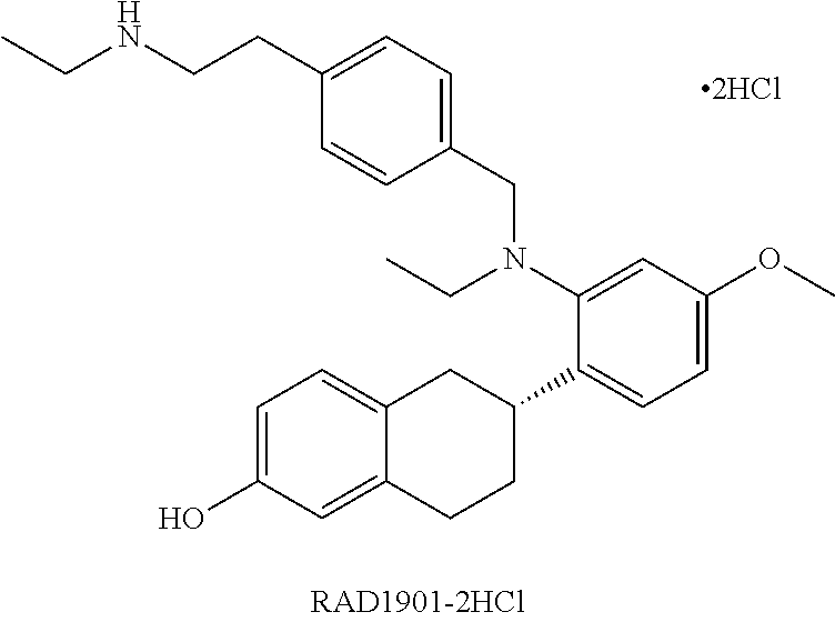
CCNCCC1=CC=C(CN(C2=CC(OC)=CC=C2C2CC3=CC=C(O)C=C3CC2)CC)C=C1
